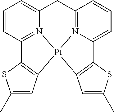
C1=CC2=N3C(=C1)CC1=N4C(=CC=C1)C1=C(C=C(C)S1)[Pt]34C1=C2SC(C)=C1
